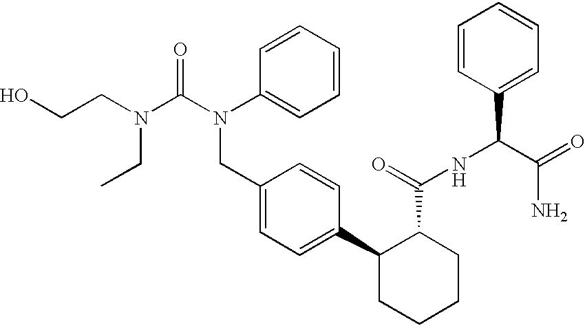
OCCN(C(N(C1=CC=CC=C1)CC1=CC=C(C2CCCCC2C(=O)NC(C(=O)N)C2=CC=CC=C2)C=C1)=O)CC
